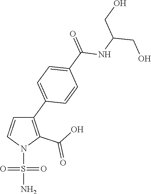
C1(C2=CC=C(C(=O)NC(CO)CO)C=C2)=C(C(O)=O)N(S(=O)(=O)N)C=C1
